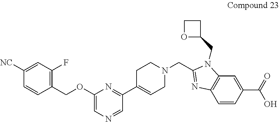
C1([NC])=CC(F)=C(COC2=CN=CC(C3=CCN(CC4=NC5=C(N4CC4CCO4)C=C(C(=O)O)C=C5)CC3)=N2)C=C1
